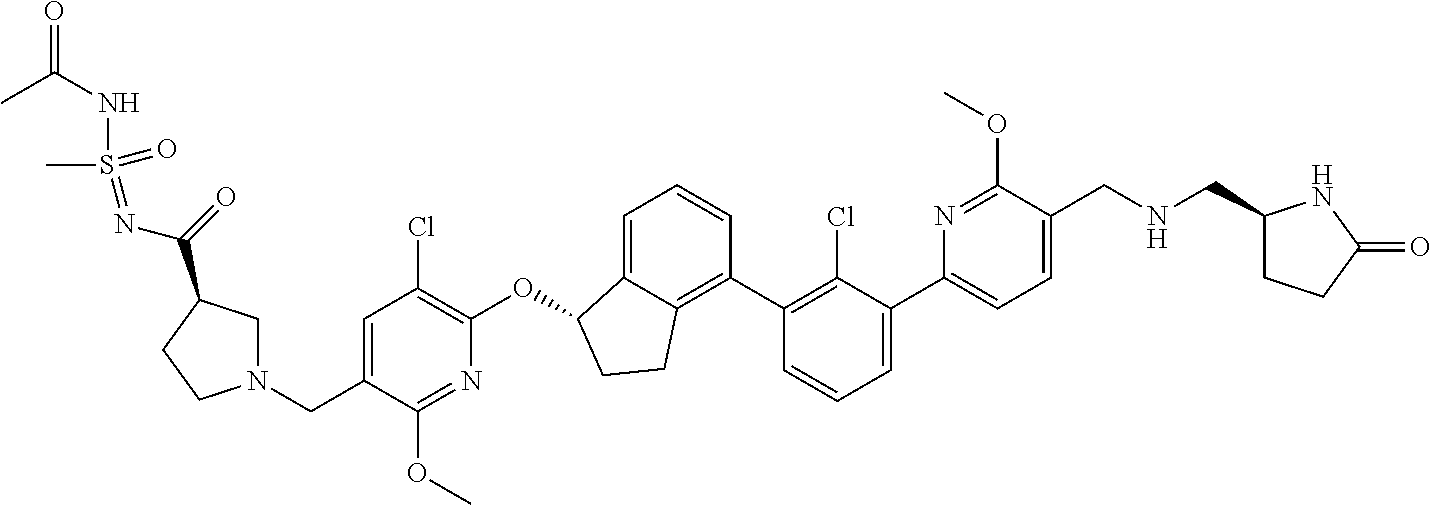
O(C1C2=CC=CC(C3=C(Cl)C(C4=CC=C(CNCC5CCC(=O)N5)C(OC)=N4)=CC=C3)=C2CC1)C1=C(Cl)C=C(CN2CC(C(=O)N=S(NC(C)=O)(=O)C)CC2)C(OC)=N1
